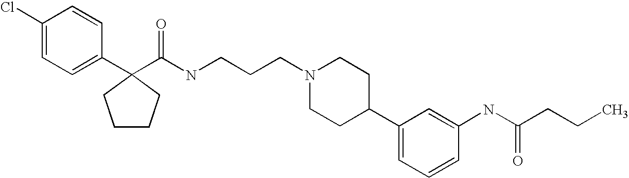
C1(Cl)=CC=C(C2(C(NCCCN3CCC(C4=CC=CC(NC(CCC)=O)=C4)CC3)=O)CCCC2)C=C1
